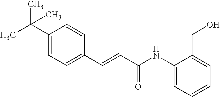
C1(C=CC(=O)NC2=CC=CC=C2CO)=CC=C(C(C)(C)C)C=C1
